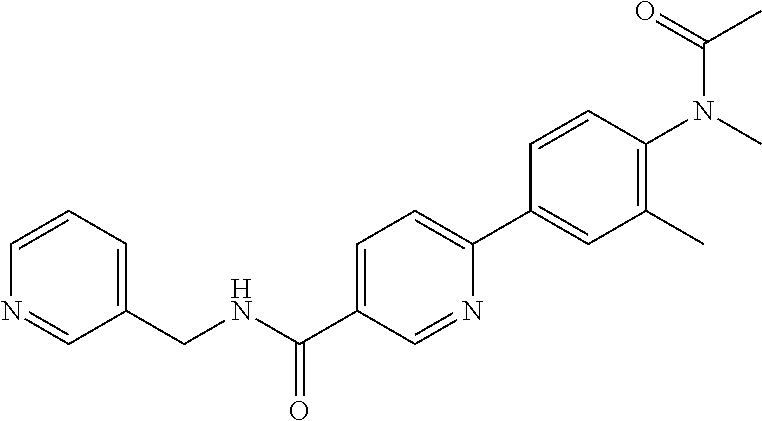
C1=CC=C(CNC(C2=CC=C(C3=CC(C)=C(N(C)C(=O)C)C=C3)N=C2)=O)C=N1
